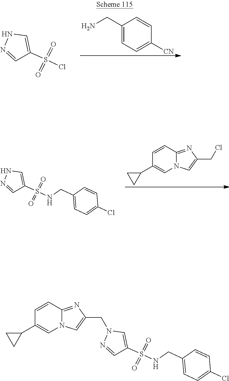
C1([CN])=CC=C(CN)C=C1.N1N=CC(S(Cl)(=O)=O)=C1.C1=CC2=NC(CCl)=CN2C=C1C1CC1.N1N=CC(S(NCC2=CC=C(Cl)C=C2)(=O)=O)=C1.C1=CC2=NC(CN3N=CC(S(NCC4=CC=C(Cl)C=C4)(=O)=O)=C3)=CN2C=C1C1CC1
